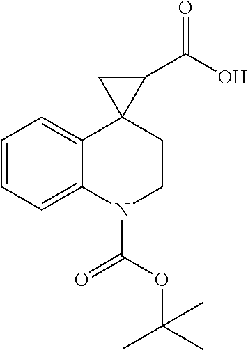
C1=CC=C2C(=C1)N(C(OC(C)(C)C)=O)CCC21C(C(O)=O)C1
